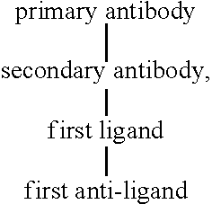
[primary antibody][secondary antibody][first ligand][first anti-ligand]
